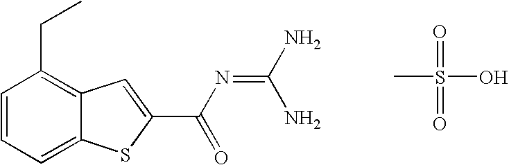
C(C1=C2C(=CC=C1)SC(C(N=C(N)N)=O)=C2)C.CS(=O)(=O)O
